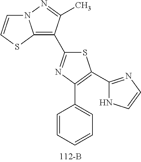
S1C(C2=C3N(N=C2C)C=CS3)=NC(C2=CC=CC=C2)=C1C1=NC=CN1
